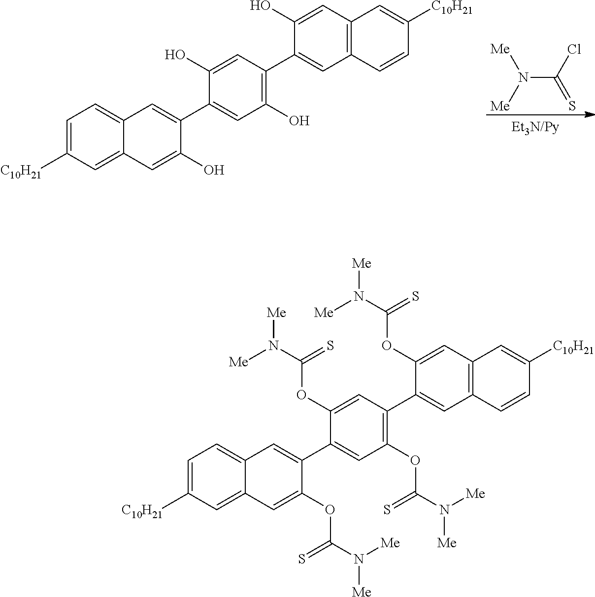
[Me]N([Me])C(Cl)=S.C1=C([C10H21])C=C2C(=C1)C=C(C1=CC(O)=C(C3=CC4=C(C=C3O)C=C([C10H21])C=C4)C=C1O)C(O)=C2.C1=C([C10H21])C=C2C(=C1)C=C(C1=CC(OC(N([Me])[Me])=S)=C(C3=CC4=C(C=C3OC(N([Me])[Me])=S)C=C([C10H21])C=C4)C=C1OC(N([Me])[Me])=S)C(OC(N([Me])[Me])=S)=C2
